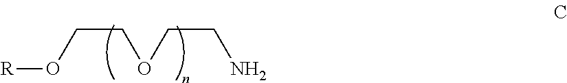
C(COCCN)O[R]
